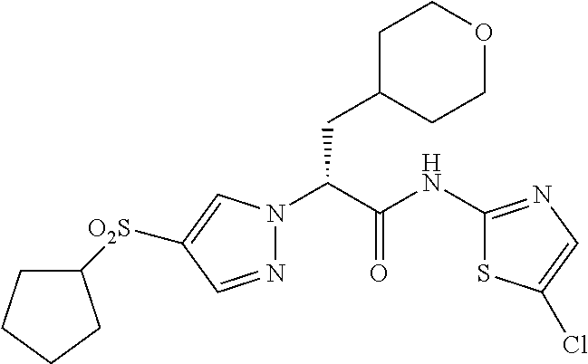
N1=CC([O2S]C2CCCC2)=CN1C(C(NC1=NC=C(Cl)S1)=O)CC1CCOCC1
